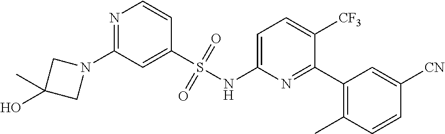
N1=C(N2CC(O)(C)C2)C=C(S(NC2=CC=C([CF3])C(C3=C(C)C=CC([CN])=C3)=N2)(=O)=O)C=C1
